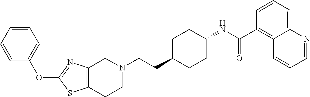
C1(OC2=CC=CC=C2)=NC2=C(S1)CCN(CCC1CCC(NC(C3=C4C(=CC=C3)N=CC=C4)=O)CC1)C2
